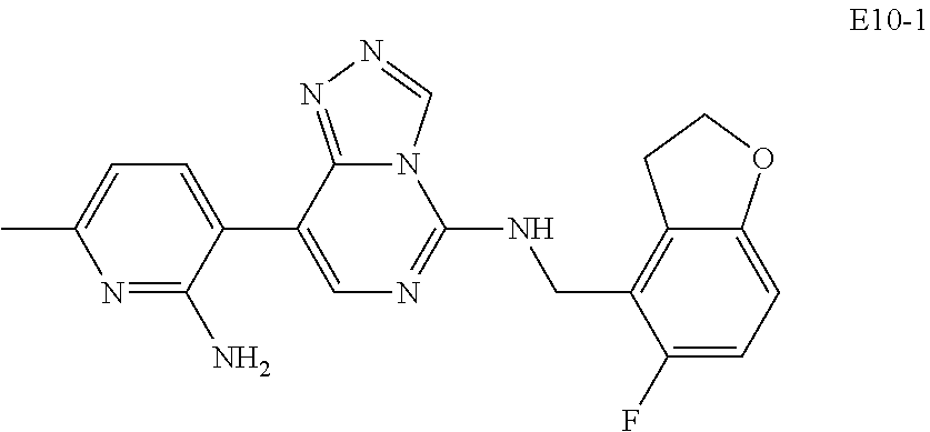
C1(C2=CC=C(C)N=C2N)=CN=C(NCC2=C3C(=CC=C2F)OCC3)N2C1=NN=C2
